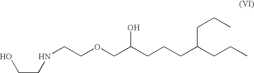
C(C(CCCC(CCC)CCC)O)OCCNCCO
